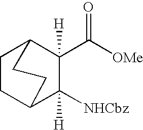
C1CC2C([NHCbz])([H])C(C([OMe])=O)([H])C1CC2
